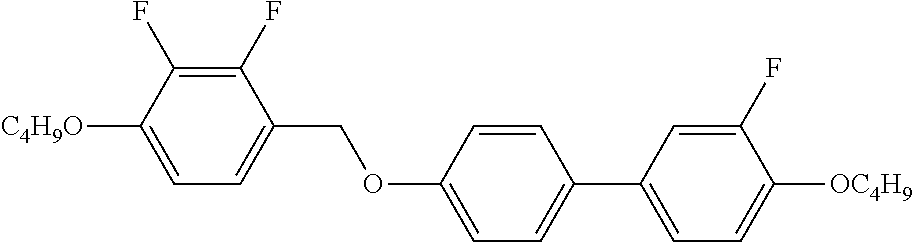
C1(F)=C(F)C([C4H9O])=CC=C1COC1=CC=C(C2=CC=C([OC4H9])C(F)=C2)C=C1
